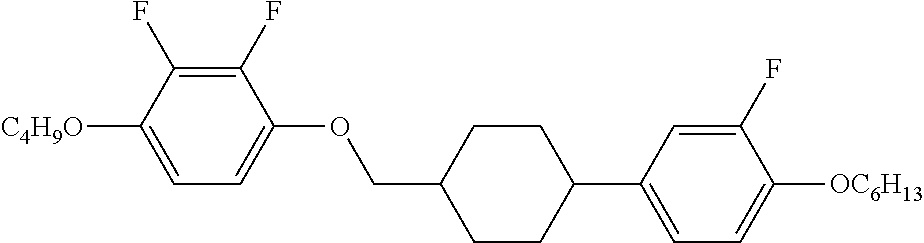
C1(F)=C(F)C([C4H9O])=CC=C1OCC1CCC(C2=CC=C([OC6H13])C(F)=C2)CC1
